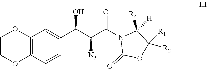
C1COC2=C(O1)C=C(C(C(C(N1C(=O)OC([R1])([R2])C1([R4])[H])=O)[N3])O)C=C2
